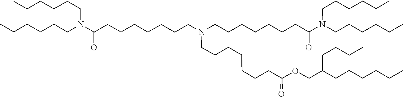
C(C(=O)OCC(CCCCCC)CCCC)CCCCCCN(CCCCCCCC(N(CCCCCC)CCCCCC)=O)CCCCCCCC(N(CCCCCC)CCCCCC)=O
